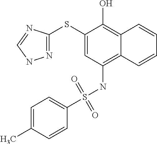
N1=C(SC2=CC(NS(C3=CC=C(C)C=C3)(=O)=O)=C3C(=C2O)C=CC=C3)N=CN1
